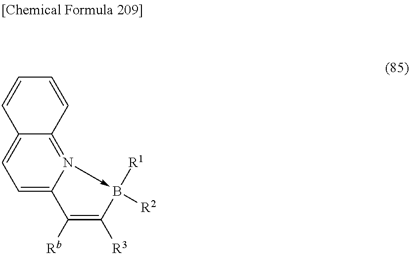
C12=CC=C3N(->B([R1])([R2])C([R3])=C3[Rb])=C1C=CC=C2
